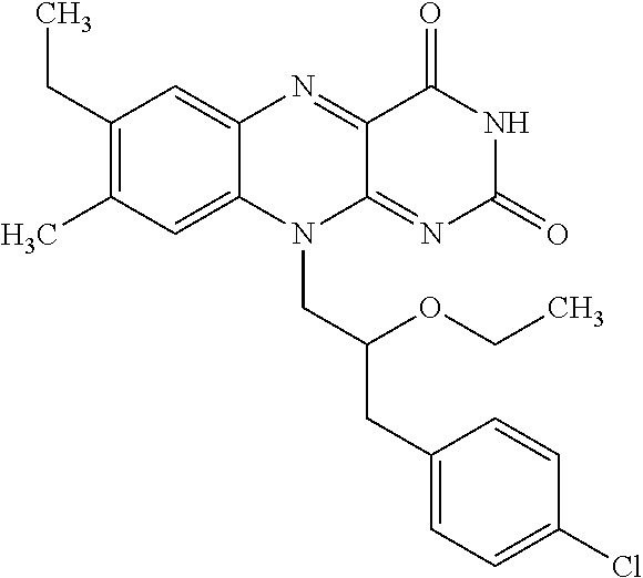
C1(CC)=C(C)C=C2C(=C1)N=C1C(=NC(=O)NC1=O)N2CC(CC1=CC=C(Cl)C=C1)OCC
